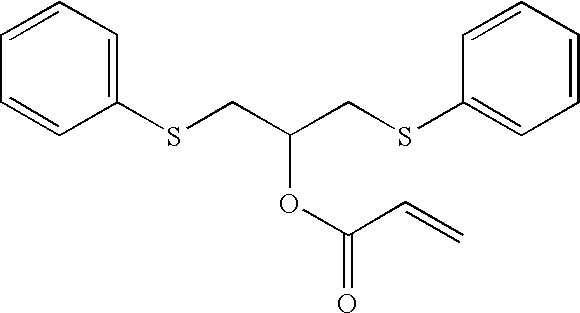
C(C(CSC1=CC=CC=C1)OC(=O)C=C)SC1=CC=CC=C1
